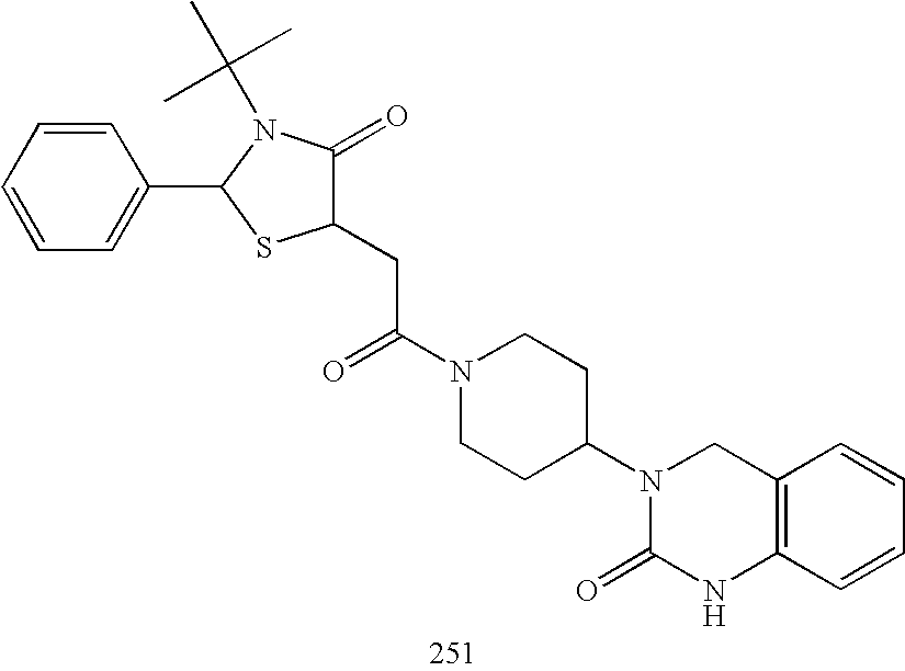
C1(CC(N2CCC(N3C(=O)NC4=C(C3)C=CC=C4)CC2)=O)C(=O)N(C(C)(C)C)C(C2=CC=CC=C2)S1
